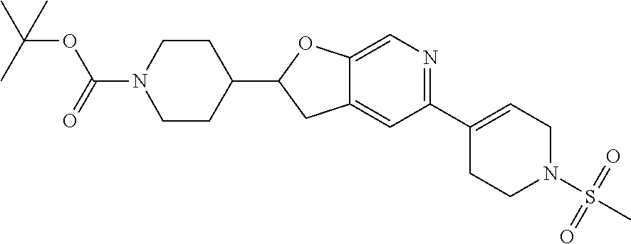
CC(C)(OC(=O)N1CCC(C2CC3=CC(C4=CCN(S(C)(=O)=O)CC4)=NC=C3O2)CC1)C
